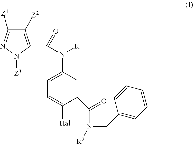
C1(C(N(CC2=CC=CC=C2)[R2])=O)=CC(N(C(=O)C2=C([Z2])C([Z1])=NN2[Z3])[R1])=CC=C1[Hal]
